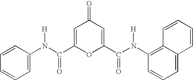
C1=C(C(N(C2=CC=CC=C2)[H])=O)OC(C(N(C2=C3C(=CC=C2)C=CC=C3)[H])=O)=CC1=O
